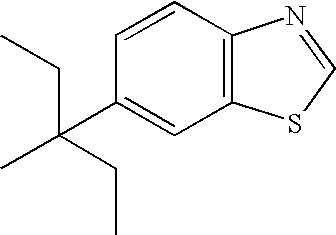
C1(C(C)(CC)CC)=CC2=C(C=C1)N=CS2
